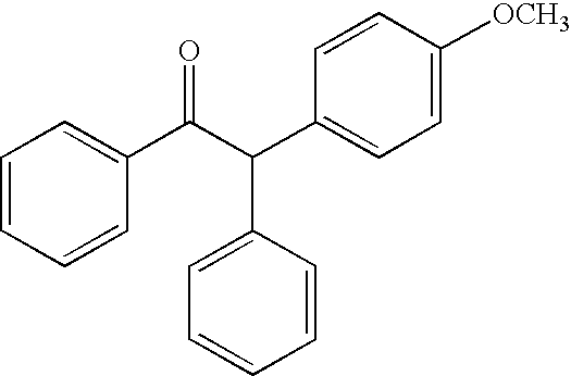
C1=CC=CC(C(C(C2=CC=C([OCH3])C=C2)C2=CC=CC=C2)=O)=C1
